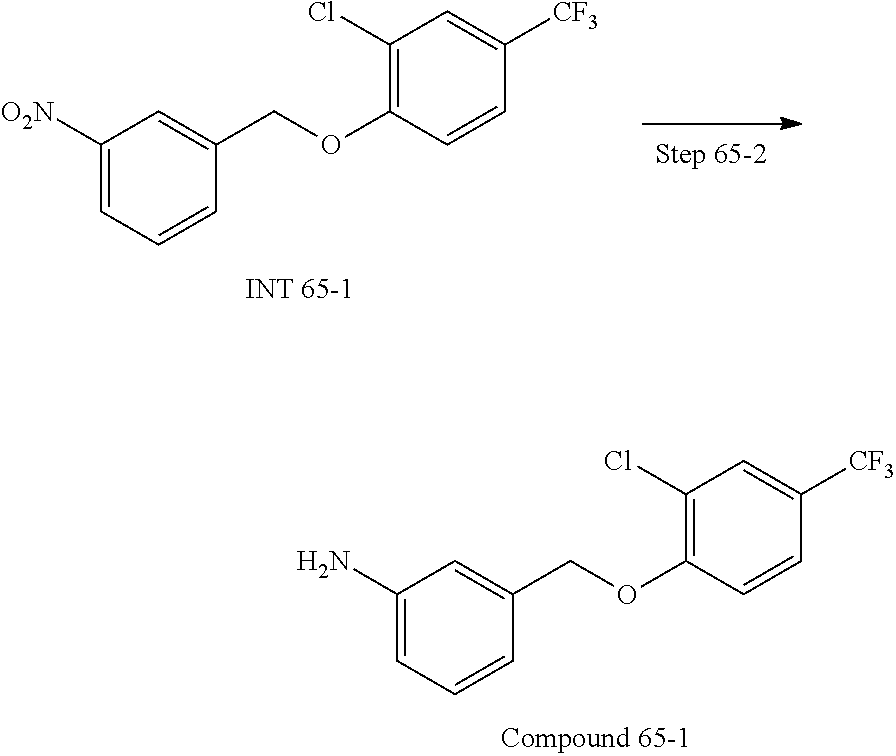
C1(N)=CC=CC(COC2=C(Cl)C=C([CF3])C=C2)=C1.C1([O2N])=CC=CC(COC2=C(Cl)C=C([CF3])C=C2)=C1
